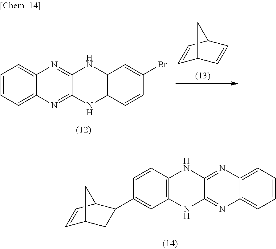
C1=CC=C2C(=C1)N=C1C(=N2)NC2=C(N1)C=C(Br)C=C2.C1=CC2C=CC1C2.C1=CC=C2C(=C1)N=C1C(=N2)NC2=C(N1)C=CC(C1CC3C=CC1C3)=C2
